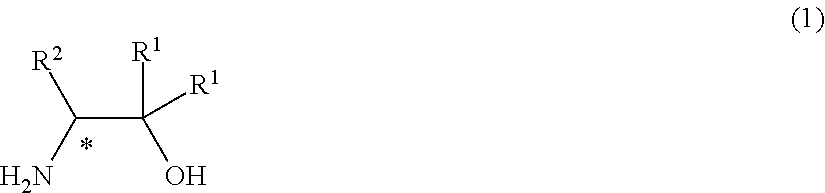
C([R1])([R1])(O)C(N)[R2]
